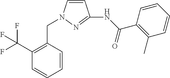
C1=CN(CC2=C(C(F)(F)F)C=CC=C2)N=C1NC(C1=C(C)C=CC=C1)=O
